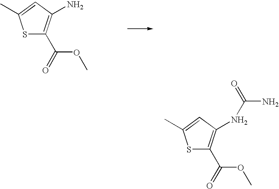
S1C(C(OC)=O)=C(N)C=C1C.S1C(C(OC)=O)=C(NC(N)=O)C=C1C
